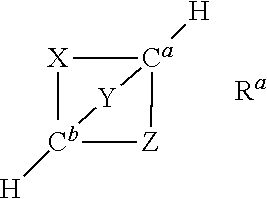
[X]1[Ca]2([H])[Z][Cb]1([H])[Y]2
